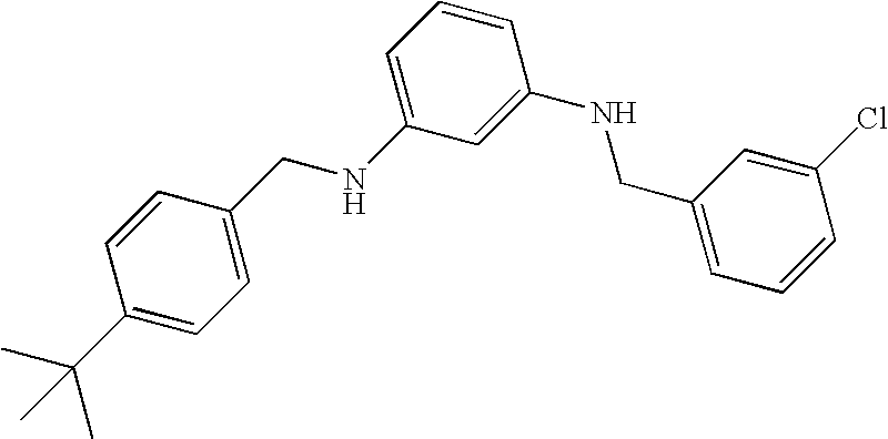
C1(C(C)(C)C)=CC=C(CNC2=CC=CC(NCC3=CC=CC(Cl)=C3)=C2)C=C1
